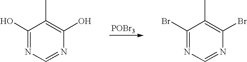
[POBr3].C1(O)=NC=NC(O)=C1C.C1(Br)=NC=NC(Br)=C1C
